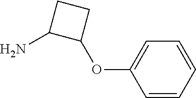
NC1C(OC2=CC=CC=C2)CC1
